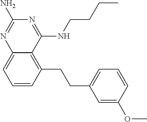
C1=CC(CCC2=CC=CC(OC)=C2)=C2C(=C1)N=C(N)N=C2NCCCC
